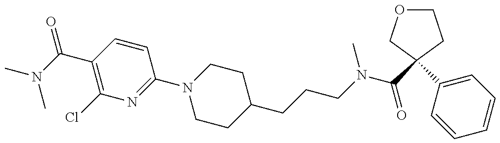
CN(C(C1=C(Cl)N=C(N2CCC(CCCN(C(=O)C3(C4=CC=CC=C4)COCC3)C)CC2)C=C1)=O)C
